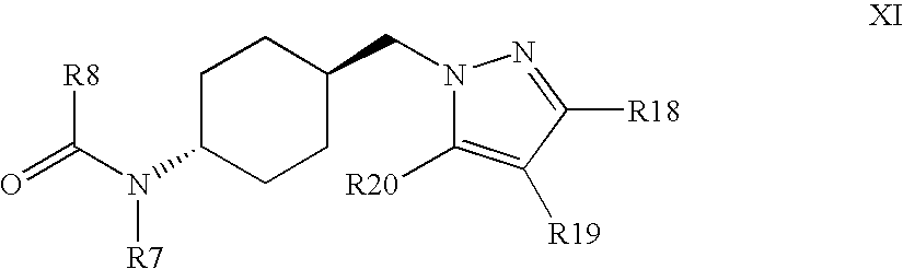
[R8]C(N([R7])C1CCC(CN2C([R20])=C([R19])C([R18])=N2)CC1)=O
